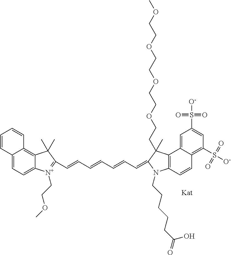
C12=CC=C3C(=C1C=CC=C2)C(C)(C)C(C=CC=CC=CC=C1N(CCCCCC(=O)O)C2=C(C4=CC(S([O-])(=O)=O)=CC(S([O-])(=O)=O)=C4C=C2)C1(C)CCOCCOCCOCCOC)=[N+]3CCOC
